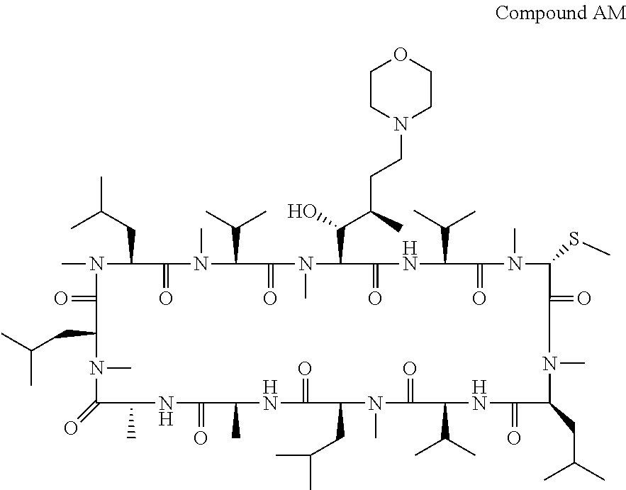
CN1C(CC(C)C)C(=O)N(C)C(C(C)C)C(=O)N(C)C(C(C(CCN2CCOCC2)C)O)C(=O)NC(C(C)C)C(=O)N(C)C(SC)C(=O)N(C)C(CC(C)C)C(=O)NC(C(C)C)C(=O)N(C)C(CC(C)C)C(=O)NC(C)C(=O)NC(C)C(=O)N(C)C(CC(C)C)C1=O
